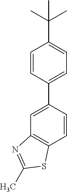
C1=C(C2=CC=C(C(C)(C)C)C=C2)C=CC2=C1N=C(C)S2
